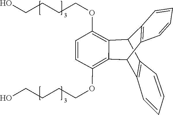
C(O)CCCOC1=C2C3C4=C(C=CC=C4)C(C4=C3C=CC=C4)C2=C(OCCCCO)C=C1
